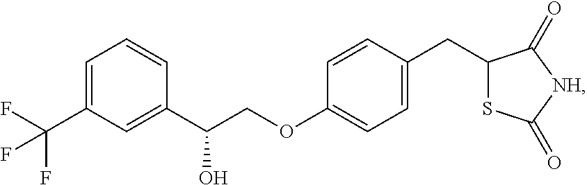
C1=C(C(F)(F)F)C=C(C(COC2=CC=C(CC3SC(=O)[NH]C3=O)C=C2)O)C=C1
